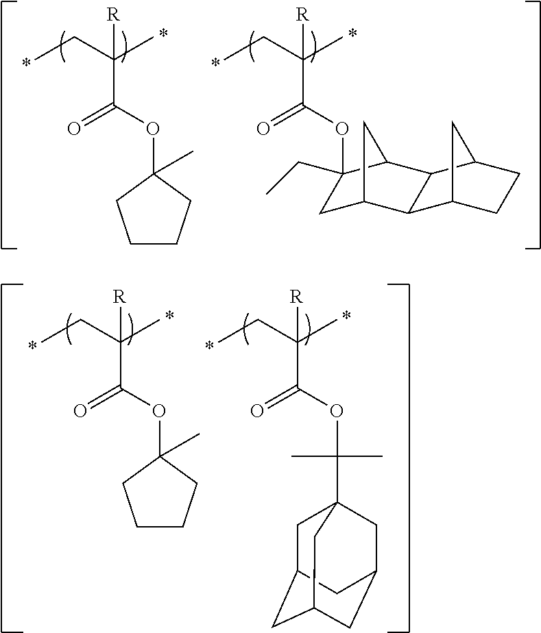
CCC(C)([R])C(OC1(C)CCCC1)=O.CCC(C)([R])C(OC1(CC)CC2CC1C1C2C2CCC1C2)=O.CCC(C)([R])C(OC1(C)CCCC1)=O.CCC(C)([R])C(OC(C)(C)C12CC3CC(CC(C1)C3)C2)=O
